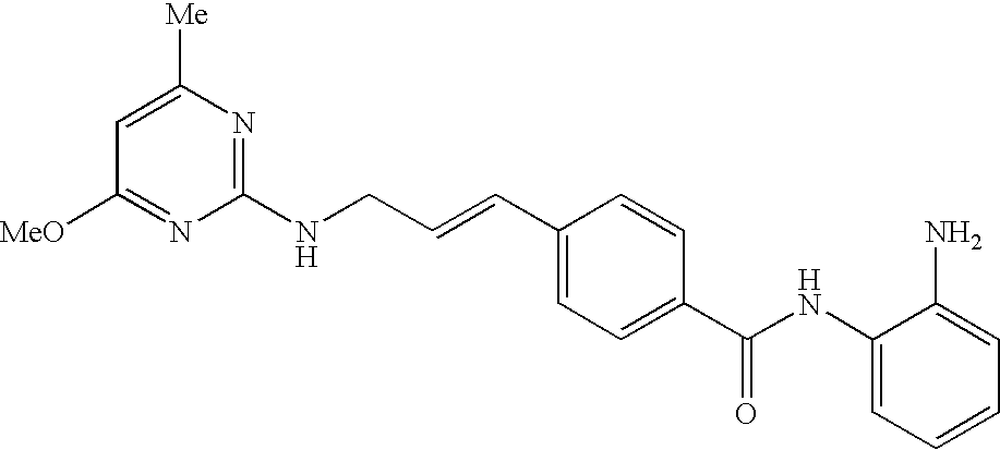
C(C=CC1=CC=C(C(NC2=CC=CC=C2N)=O)C=C1)NC1=NC([Me])=CC([MeO])=N1
